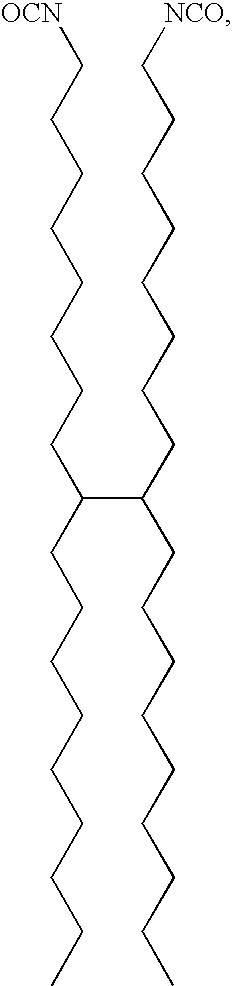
[OCN]CCCCCCCCC(CCCCCCCCC)C(CCCCCCCC[NCO])CCCCCCCCC
